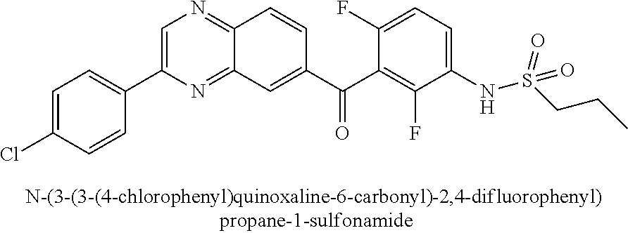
C1=C(C2=CC=C(Cl)C=C2)N=C2C(=N1)C=CC(C(C1=C(F)C(NS(CCC)(=O)=O)=CC=C1F)=O)=C2
